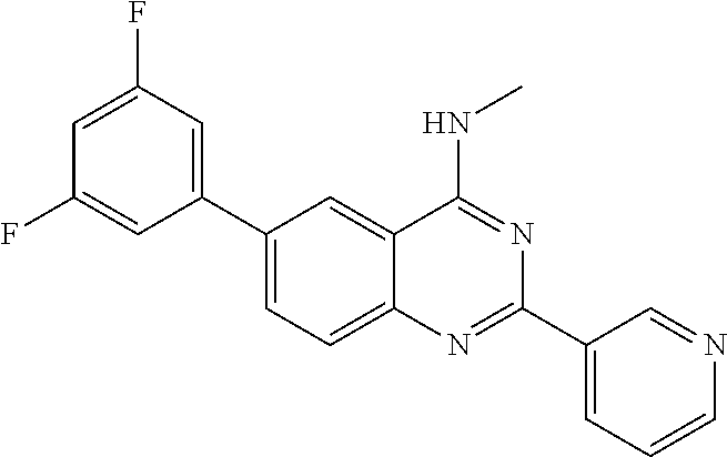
C1(C2=CC(F)=CC(F)=C2)=CC=C2C(=C1)C(NC)=NC(C1=CC=CN=C1)=N2
